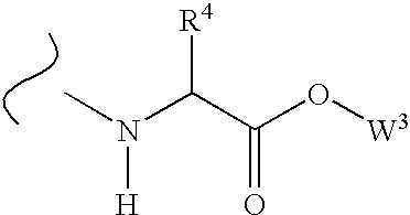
CN(C(C(O[W3])=O)[R4])[H]
